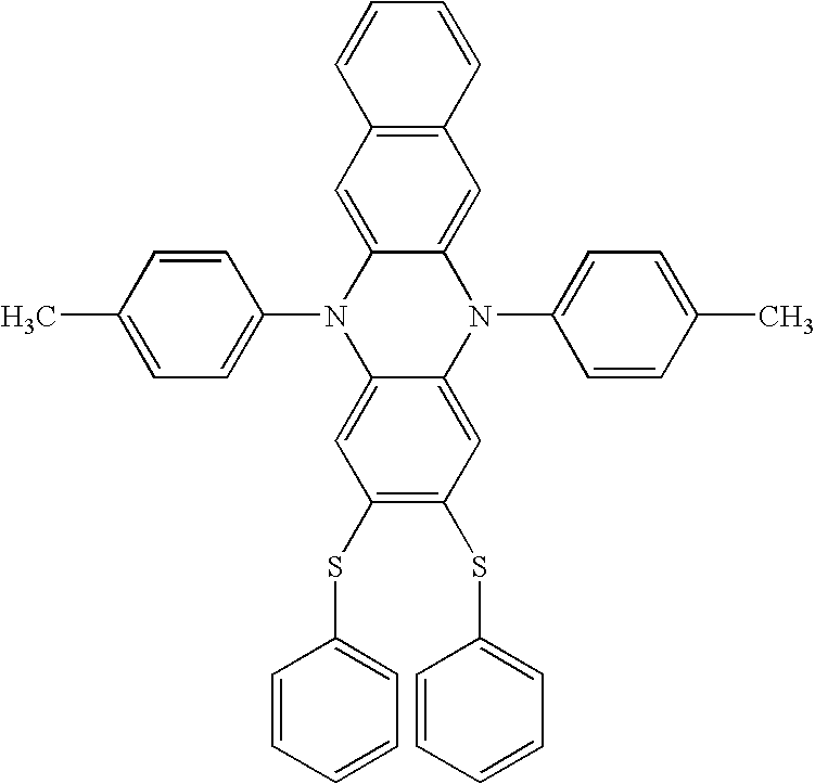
C1=CC(C)=CC=C1N1C2=CC(SC3=CC=CC=C3)=C(SC3=CC=CC=C3)C=C2N(C2=CC=C(C)C=C2)C2=CC3=C(C=C12)C=CC=C3
